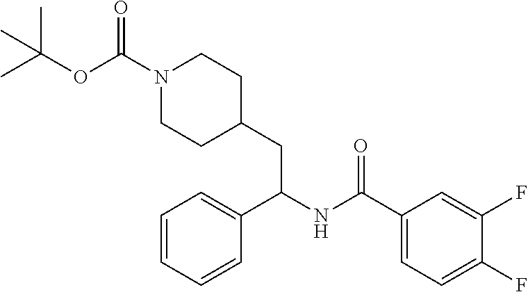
O(C(N1CCC(CC(NC(C2=CC=C(F)C(F)=C2)=O)C2=CC=CC=C2)CC1)=O)C(C)(C)C
